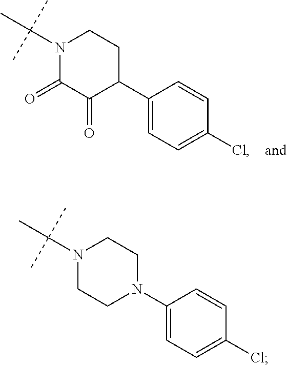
C1(C2CCN(C(C)(C)C)C(=O)C2=O)=CC=C(Cl)C=C1.C1(N2CCN(C(C)(C)C)CC2)=CC=C(Cl)C=C1
